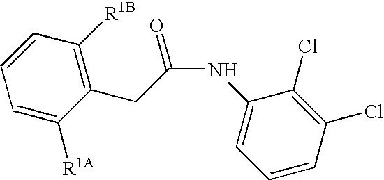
C1=C([R1A])C(CC(NC2=CC=CC(Cl)=C2Cl)=O)=C([R1B])C=C1
